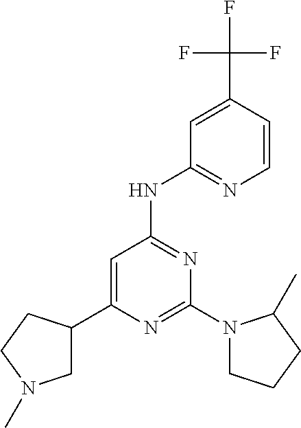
C1(C(F)(F)F)=CC(NC2=NC(N3CCCC3C)=NC(C3CN(C)CC3)=C2)=NC=C1
